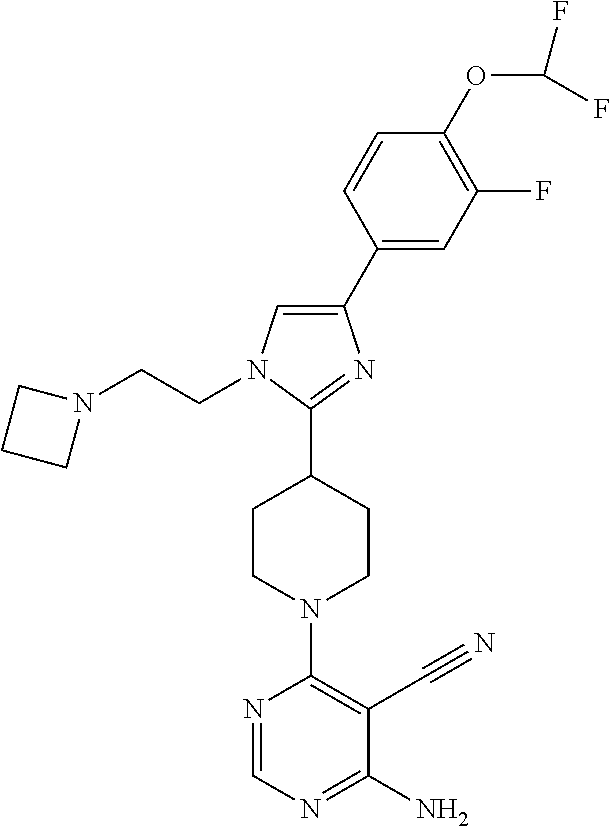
C1(C2=CC(F)=C(OC(F)F)C=C2)=CN(CCN2CCC2)C(C2CCN(C3=C(C#N)C(N)=NC=N3)CC2)=N1
